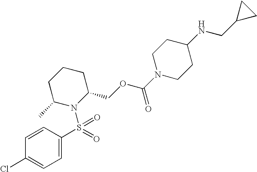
C1=C(S(N2C(COC(N3CCC(NCC4CC4)CC3)=O)CCCC2C)(=O)=O)C=CC(Cl)=C1
